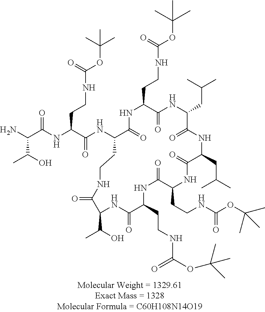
C(C(N)C(NC(C(NC1C(=O)NC(CCNC(OC(C)(C)C)=O)C(=O)NC(CC(C)C)C(=O)NC(CC(C)C)C(=O)NC(CCNC(OC(C)(C)C)=O)C(=O)NC(CCNC(OC(C)(C)C)=O)C(=O)NC(C(O)C)C(=O)NCC1)=O)CCNC(OC(C)(C)C)=O)=O)(O)C
